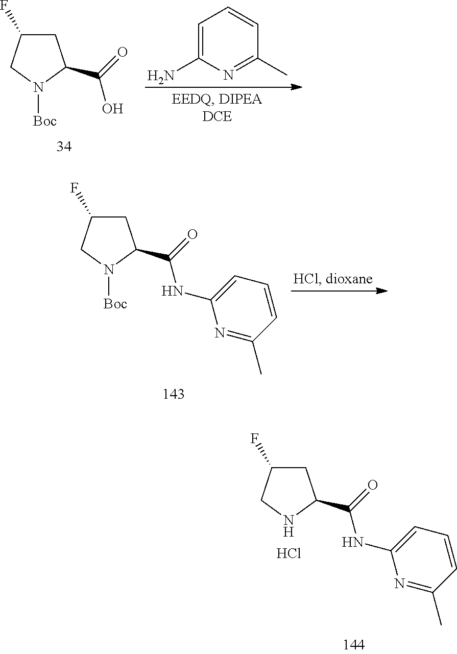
C1C(F)CNC1C(=O)NC1=CC=CC(C)=N1.Cl.C1C(F)CN([Boc])C1C(=O)O.C1=C(N)N=C(C)C=C1.C1C(F)CN([Boc])C1C(=O)NC1=CC=CC(C)=N1
